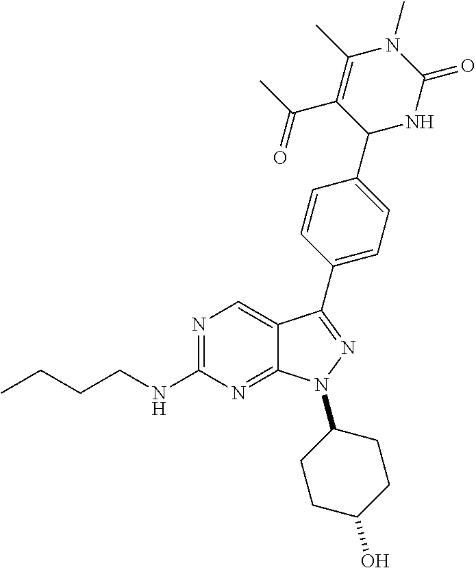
N1=C(NCCCC)N=C2C(=C1)C(C1=CC=C(C3NC(=O)N(C)C(C)=C3C(C)=O)C=C1)=NN2C1CCC(O)CC1
